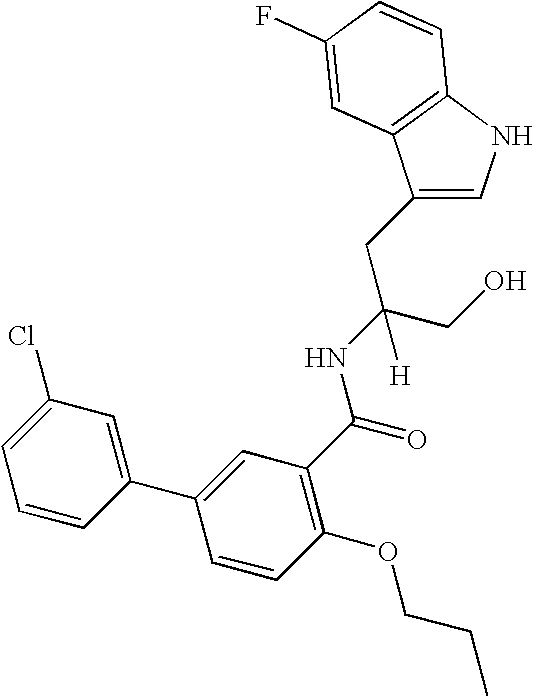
C1(CC(CO)(NC(=O)C2=C(OCCC)C=CC(C3=CC(Cl)=CC=C3)=C2)[H])=CNC2=C1C=C(F)C=C2
